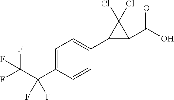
C1(C2=CC=C(C(C(F)(F)F)(F)F)C=C2)C(C(O)=O)C1(Cl)Cl
